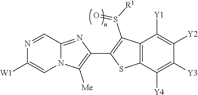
N12C(=NC(C3=C(S(=O)[R1])C4=C(S3)C([Y4])=C([Y3])C([Y2])=C4[Y1])=C1[Me])C=NC([W1])=C2
